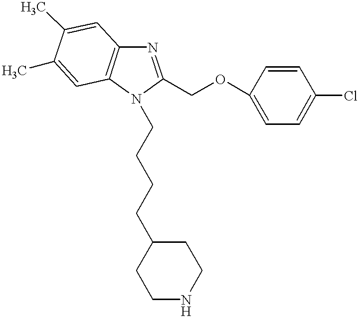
N1=C(COC2=CC=C(Cl)C=C2)N(CCCCC2CCNCC2)C2=C1C=C(C)C(C)=C2
